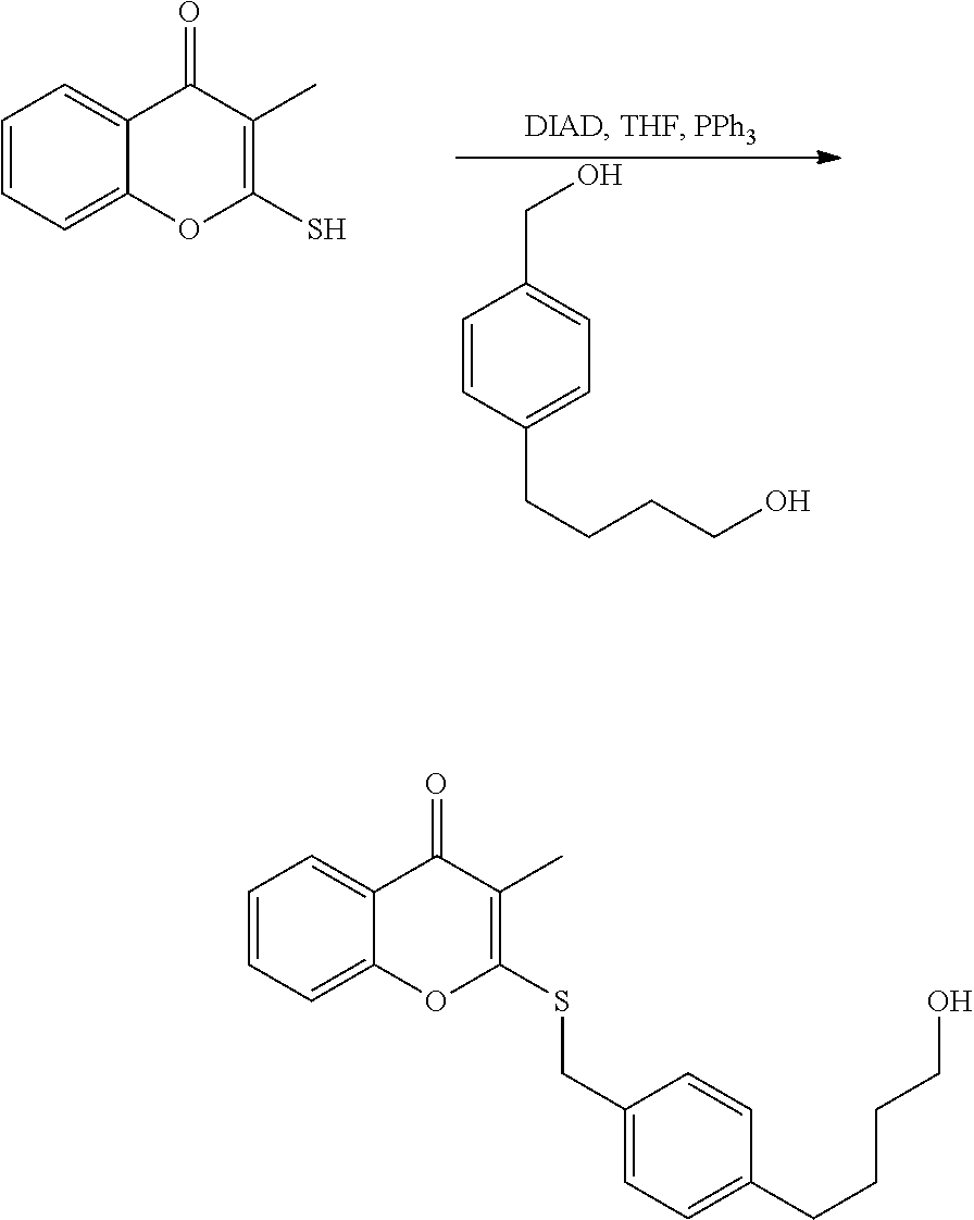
C1=CC(CCCCO)=CC=C1CO.C1=CC=C2C(=C1)C(=O)C(C)=C(S)O2.C1=CC=C2C(=C1)C(=O)C(C)=C(SCC1=CC=C(CCCCO)C=C1)O2
